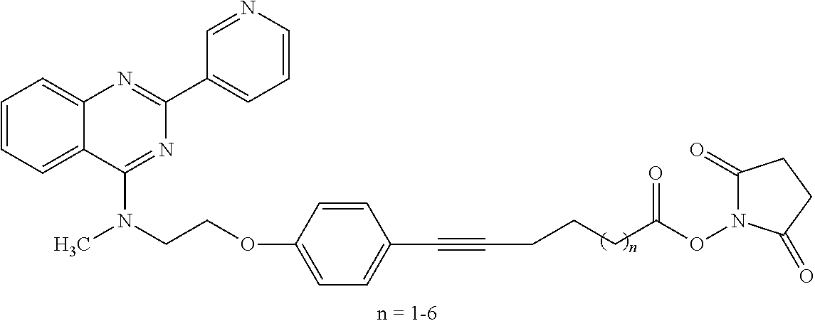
C1=CC=C2C(=C1)N=C(C1=CC=CN=C1)N=C2N(CCOC1=CC=C(C#CCCCC(ON2C(=O)CCC2=O)=O)C=C1)C
